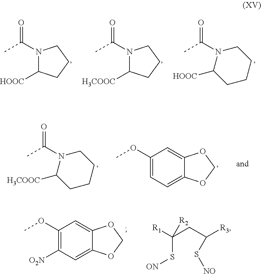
N1(C(C)=O)C([HOOC])CCC1.N1(C(C)=O)C([H3COOC])CCC1.N1(C(C)=O)C([HOOC])CCCC1.N1(C(C)=O)C([H3COOC])CCCC1.C1(OC)=CC=C2C(=C1)OCO2.C1(OC)=C([O2N])C=C2C(=C1)OCO2.[R1]C(S[ON])(CC([R3])S[NO])[R2]
